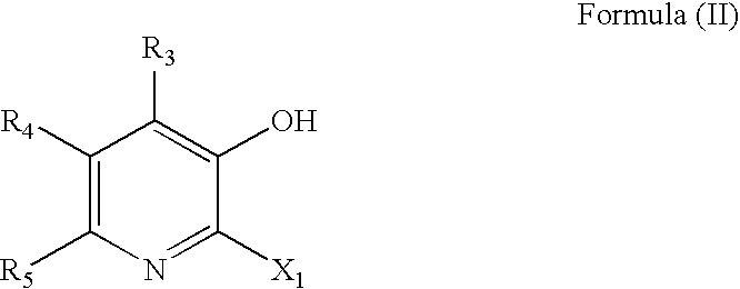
C1([R4])=C([R5])N=C([X1])C(O)=C1[R3]
